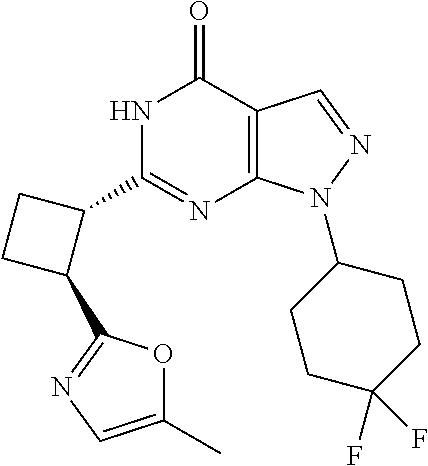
N1C(C2CCC2C2=NC=C(C)O2)=NC2=C(C1=O)C=NN2C1CCC(F)(F)CC1
